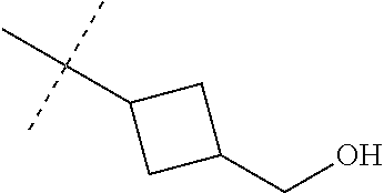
C(C1CC(CO)C1)(C)(C)C
